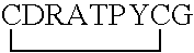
[CDRATPYCG]1CC1
